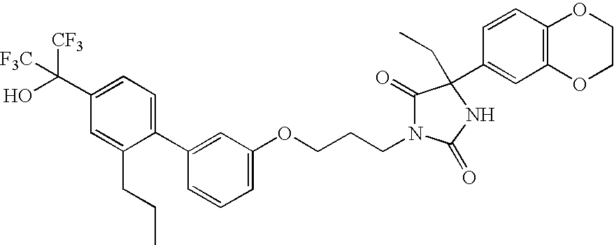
C1(C(O)([CF3])[F3C])=CC=C(C2=CC(OCCCN3C(=O)C(C4=CC5=C(C=C4)OCCO5)(CC)NC3=O)=CC=C2)C(CCC)=C1
